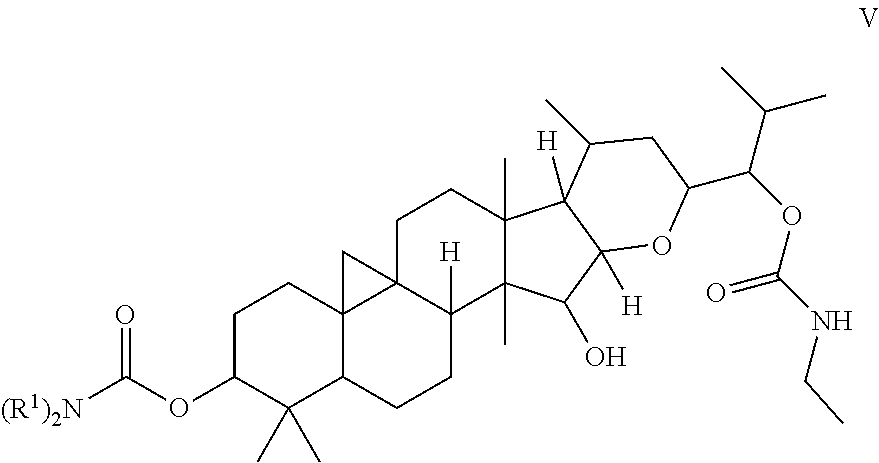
C1C(OC([(R1)2N])=O)C(C)(C)C2C3(C1)C1(C([H])(CC2)C2(C)C(C)(CC1)C1([H])C([H])(C2O)OC(C(OC(NCC)=O)C(C)C)CC1C)C3
